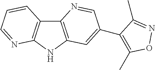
C12=C(NC3=C1C=CC=N3)C=C(C1=C(C)ON=C1C)C=N2
